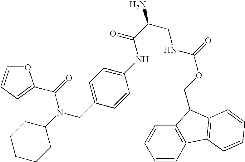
C1=CC(CN(C(=O)C2=CC=CO2)C2CCCCC2)=CC=C1NC(C(N)CNC(OCC1C2=C(C=CC=C2)C2=C1C=CC=C2)=O)=O
